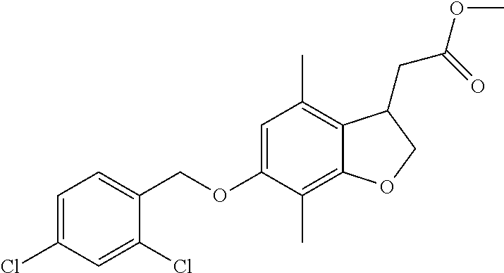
C1=C(Cl)C=C(Cl)C(COC2=CC(C)=C3C(=C2C)OCC3CC(OC)=O)=C1
